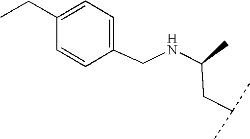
N(C(CC(C)C)C)CC1=CC=C(CC)C=C1
